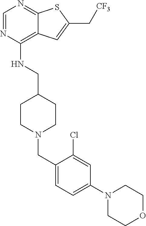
C1=NC(NCC2CCN(CC3=CC=C(N4CCOCC4)C=C3Cl)CC2)=C2C(=N1)SC(C[CF3])=C2
